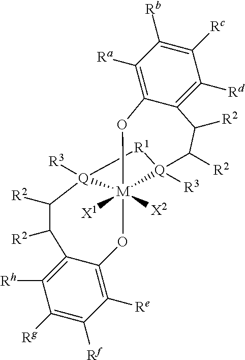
C1([Rd])=C2C(=C([Ra])C([Rb])=C1[Rc])O[M]13([X1])([X2])[Q]([R3])([R1][Q]1([R3])C([R2])C([R2])C1=C([Rh])C([Rg])=C([Rf])C([Re])=C1O3)C([R2])C2[R2]
